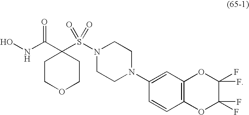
ONC(C1(S(N2CCN(C3=CC4=C(C=C3)OC(F)(F)C(F)(F)O4)CC2)(=O)=O)CCOCC1)=O
